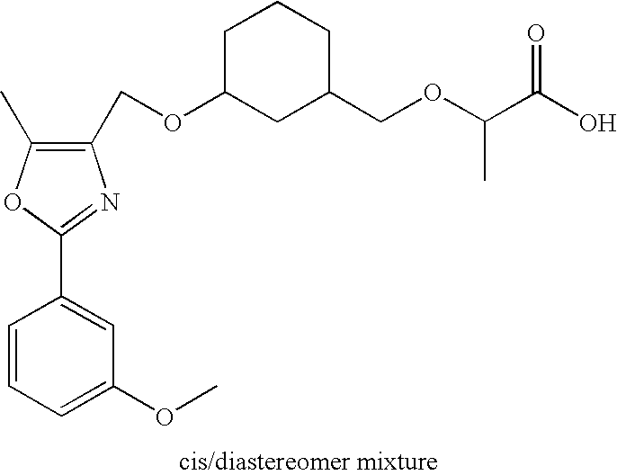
C1=C(OC)C=C(C2=NC(COC3CC(COC(C(O)=O)C)CCC3)=C(C)O2)C=C1
